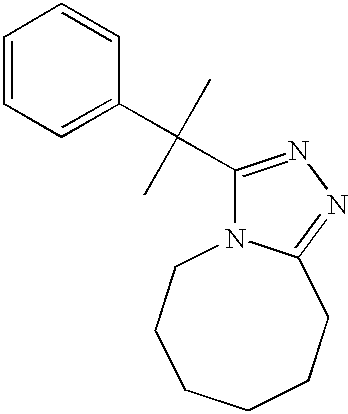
C1=CC=C(C(C2=NN=C3N2CCCCCC3)(C)C)C=C1
